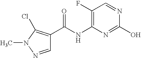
N(C1=C(F)C=NC(O)=N1)C(C1=C(Cl)N(C)N=C1)=O
